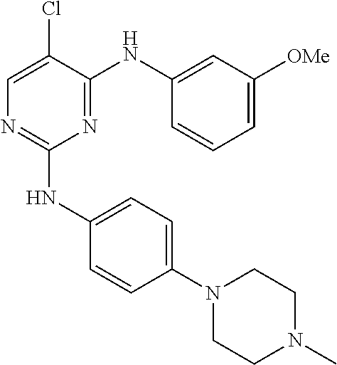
N1(C2=CC=C(NC3=NC=C(Cl)C(NC4=CC([OMe])=CC=C4)=N3)C=C2)CCN(C)CC1
